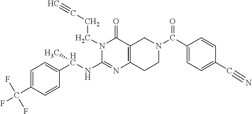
C1=C(C(F)(F)F)C=CC(C(NC2=NC3=C(C(=O)N2CCC#C)CN(C(C2=CC=C(C#N)C=C2)=O)CC3)C)=C1
